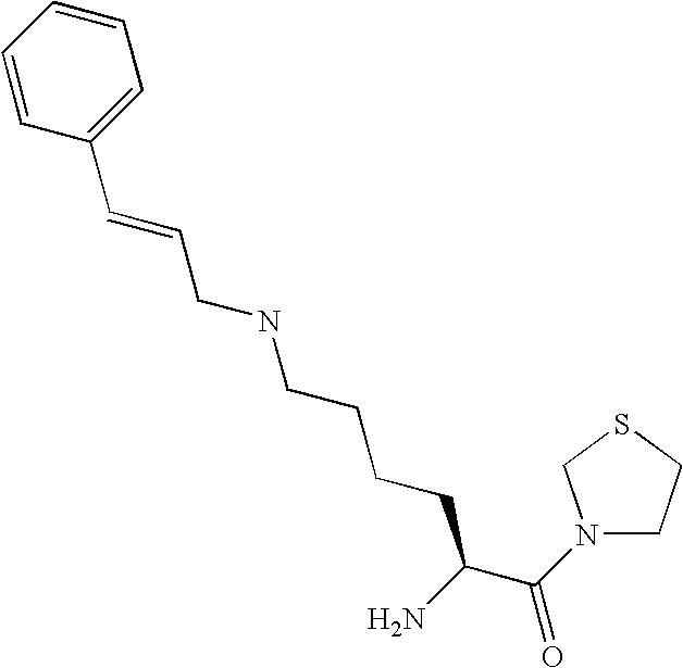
C1=CC=CC(C=CCNCCCCC(C(=O)N2CCSC2)N)=C1
